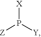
[X]P([Y])[Z]
